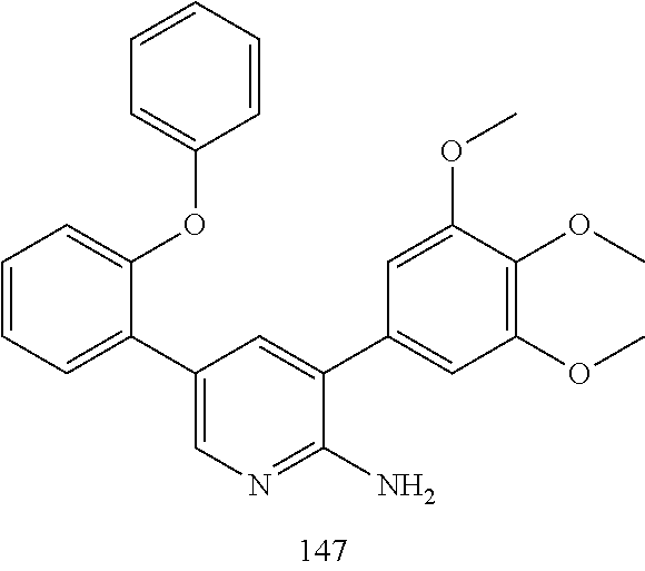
O(C)C1=CC(C2=CC(C3=CC=CC=C3OC3=CC=CC=C3)=CN=C2N)=CC(OC)=C1OC
